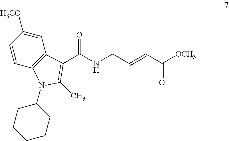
C1=C([H3CO])C=CC2=C1C(C(NCC=CC([OCH3])=O)=O)=C(C)N2C1CCCCC1
